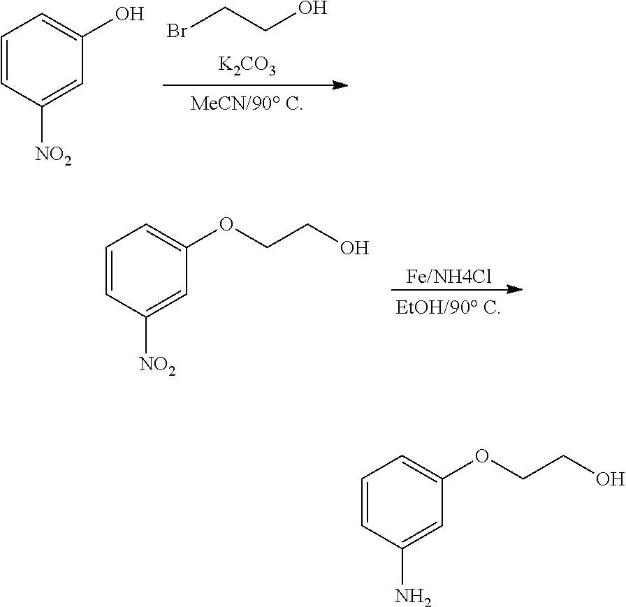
C1=CC([NO2])=CC(O)=C1.BrCCO.[K2CO3].C1=CC([NO2])=CC(OCCO)=C1.[Fe/NH4Cl].C1=CC(N)=CC(OCCO)=C1
